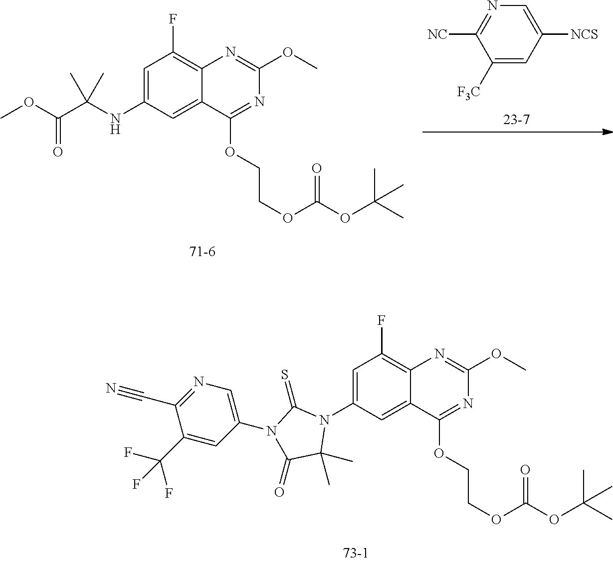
C1(N2C(=S)N(C3=CN=C(C#N)C(C(F)(F)F)=C3)C(=O)C2(C)C)=CC(F)=C2C(=C1)C(OCCOC(OC(C)(C)C)=O)=NC(OC)=N2.C1(NC(C(OC)=O)(C)C)=CC(F)=C2C(=C1)C(OCCOC(OC(C)(C)C)=O)=NC(OC)=N2.C1([F3C])=CC([NCS])=CN=C1[NC]
